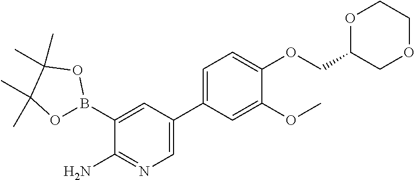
O1C(COC2=CC=C(C3=CN=C(N)C(B4OC(C)(C)C(C)(C)O4)=C3)C=C2OC)COCC1
